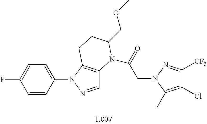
C1=NN(C2=CC=C(F)C=C2)C2=C1N(C(=O)CN1C(C)=C(Cl)C([CF3])=N1)C(COC)CC2
